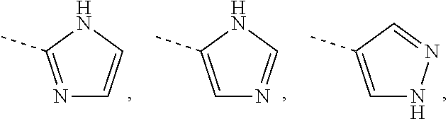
N1=C(C)NC=C1.C1=C(C)NC=N1.C1=C(C)C=NN1
